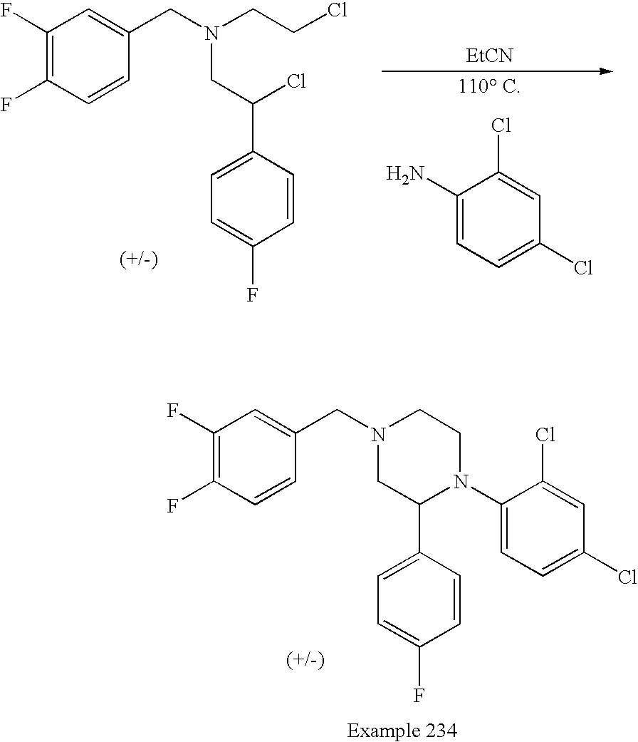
C1(F)=C(F)C=CC(CN2CC(C3=CC=C(F)C=C3)N(C3=CC=C(Cl)C=C3Cl)CC2)=C1.C1(F)=C(F)C=CC(CN(CC(C2=CC=C(F)C=C2)Cl)CCCl)=C1.C1(N)=CC=C(Cl)C=C1Cl.[EtCN]
